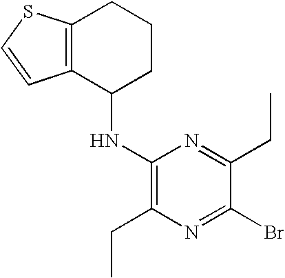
C12=C(C(NC3=C(CC)N=C(Br)C(CC)=N3)CCC1)C=CS2
